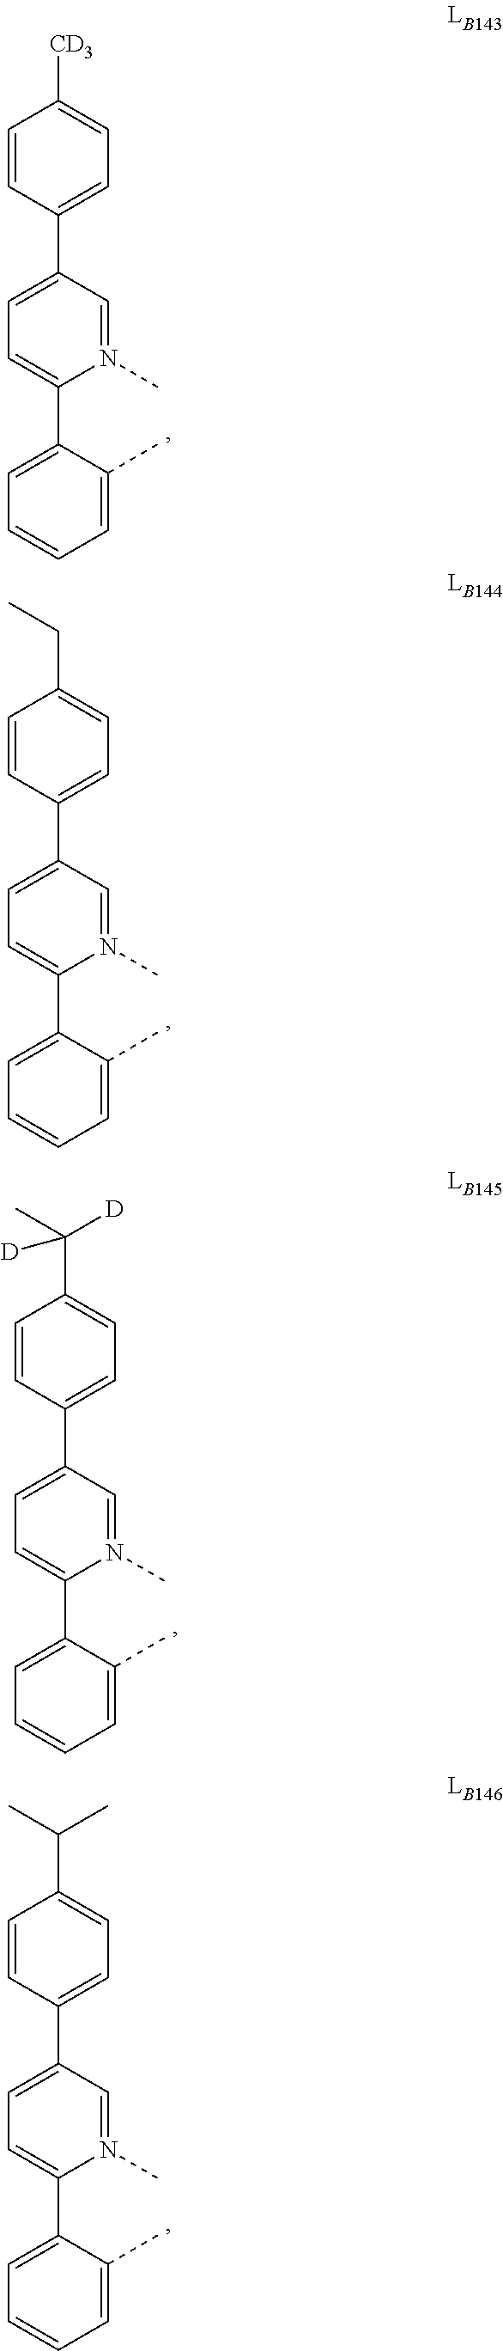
C1=CC(C2=CC=C(C3=CC=CC=C3C)N(C)=C2)=CC=C1[CD3].C1=CC(C2=CC=C(C3=CC=CC=C3C)N(C)=C2)=CC=C1CC.C1=CC(C2=CC=C(C3=CC=CC=C3C)N(C)=C2)=CC=C1C(C)([D])[D].C1=CC(C2=CC=C(C3=CC=CC=C3C)N(C)=C2)=CC=C1C(C)C
